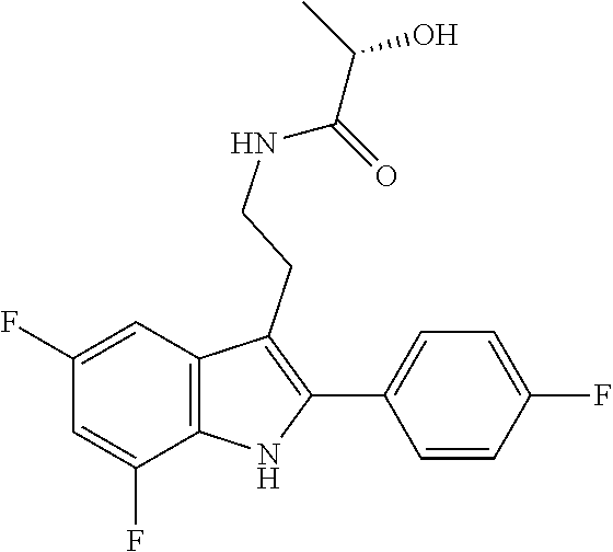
N(CCC1=C(C2=CC=C(F)C=C2)NC2=C1C=C(F)C=C2F)C(=O)C(C)O
